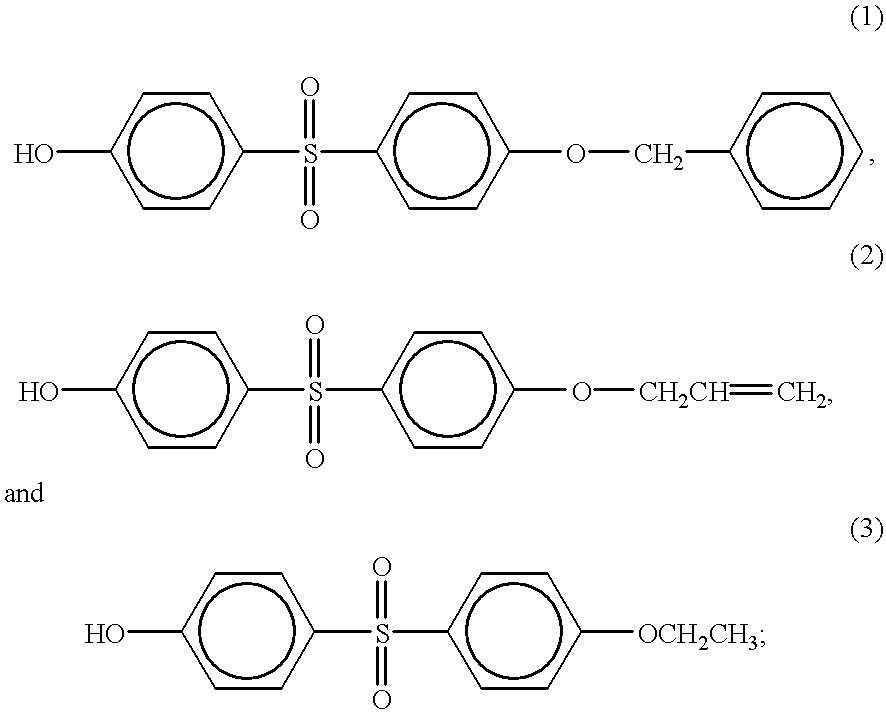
Oc1ccc(S(c2ccc(OCc3ccccc3)cc2)(=O)=O)cc1.Oc1ccc(S(c2ccc(O[CH2CH]=C)cc2)(=O)=O)cc1.Oc1ccc(S(c2ccc([OCH2CH3])cc2)(=O)=O)cc1
